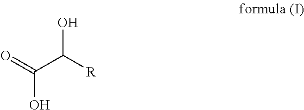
OC(=O)C([R])O
